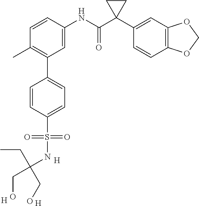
C1=C(NC(C2(C3=CC4=C(C=C3)OCO4)CC2)=O)C=CC(C)=C1C1=CC=C(S(=O)(=O)NC(CC)(CO)CO)C=C1.[H].[H].[H]
